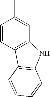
C1=CC2=C(C=C1C)NC1=C2C=CC=C1
